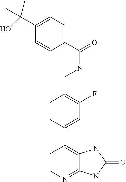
C1=CN=C2C(=C1C1=CC(F)=C(CNC(=O)C3=CC=C(C(O)(C)C)C=C3)C=C1)NC(=O)N2
